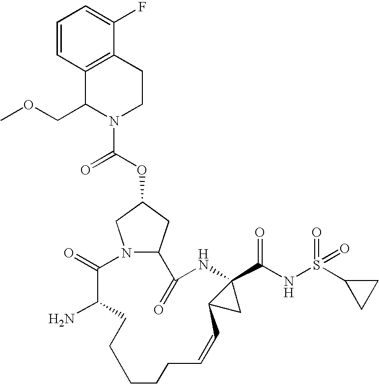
N12C(CC(OC(=O)N3CCC4=C(C3COC)C=CC=C4F)C1)C(=O)NC1(C(NS(C3CC3)(=O)=O)=O)C(C1)C=CCCCCCC(N)C2=O
